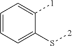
C1=CC=C(S[2])C([1])=C1
